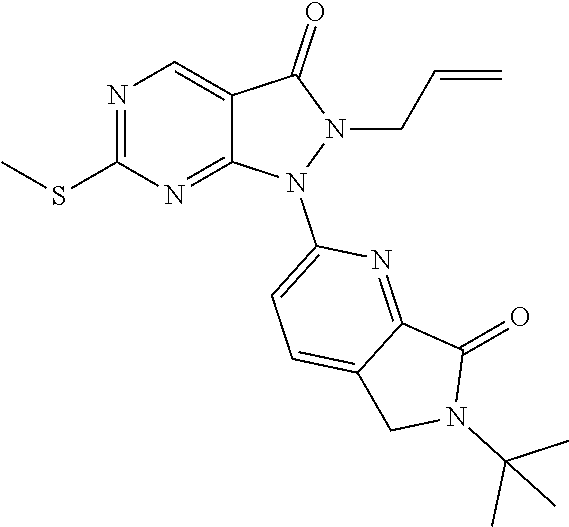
C(CN1N(C2=CC=C3CN(C(C)(C)C)C(=O)C3=N2)C2=NC(SC)=NC=C2C1=O)=C
